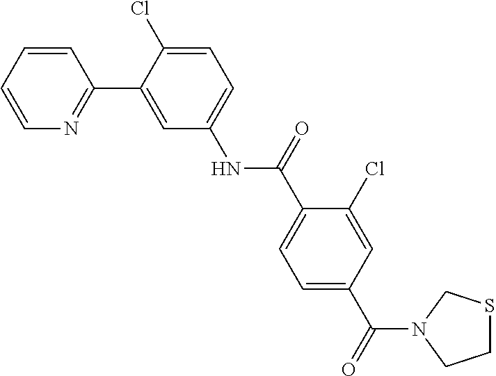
C1=CC=CN=C1C1=CC(NC(C2=CC=C(C(N3CCSC3)=O)C=C2Cl)=O)=CC=C1Cl
